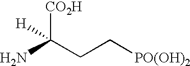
C(CC[PO(OH)2])([CO2H])([H])N
